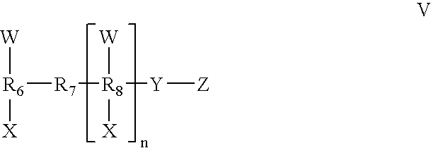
[W][R6]([R7][R8]([W])([X])[Y][Z])[X]
